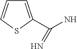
C1=C(C(N)=N)SC=C1
